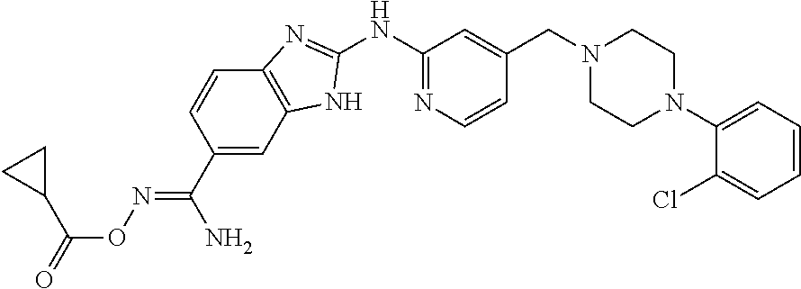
C1(NC2=NC=CC(CN3CCN(C4=CC=CC=C4Cl)CC3)=C2)=NC2=C(N1)C=C(C(=NOC(=O)C1CC1)N)C=C2
